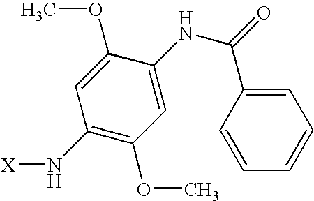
C1(OC)=CC(N[X])=C(OC)C=C1NC(C1=CC=CC=C1)=O
